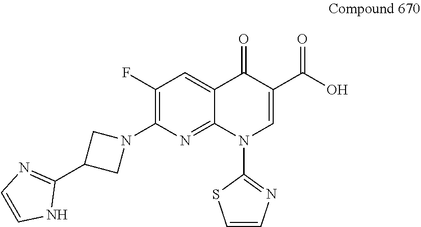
C1(F)=C(N2CC(C3=NC=CN3)C2)N=C2C(=C1)C(=O)C(C(O)=O)=CN2C1=NC=CS1
